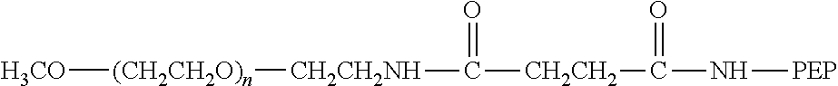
[H3CO][(CH2CH2O)n][CH2CH2NH]C([CH2CH2]C(N[PEP])=O)=O
